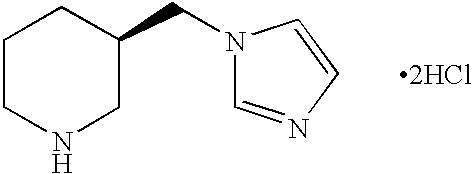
C1CNCC(CN2C=NC=C2)C1.[2HCl]
